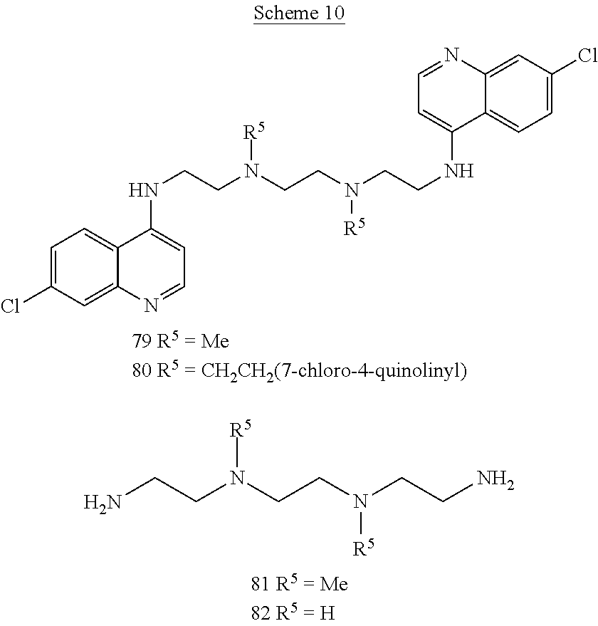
C1=C(Cl)C=C2C(=C1)C(NCCN(CCN(CCNC1=CC=NC3=CC(Cl)=CC=C13)[R5])[R5])=CC=N2.NCCN(CCN(CCN)[R5])[R5]
